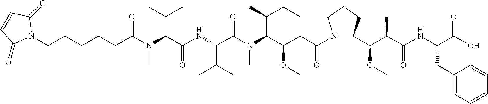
N1(C(CC(C(C(C)CC)N(C)C(C(NC(C(N(C(CCCCCN2C(=O)C=CC2=O)=O)C)C(C)C)=O)C(C)C)=O)OC)=O)C(C(C(C(NC(CC2=CC=CC=C2)C(O)=O)=O)C)OC)CCC1
